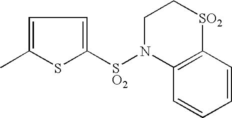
C1=C(C)SC([SO2]N2C3=C(C=CC=C3)[SO2]CC2)=C1
